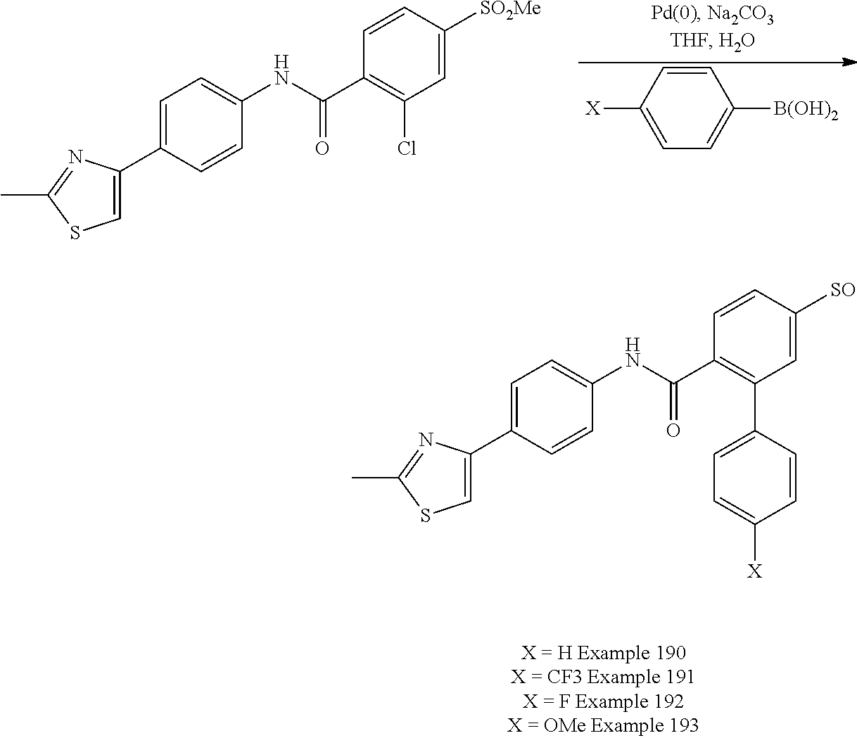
C1=C(C2=CSC(C)=N2)C=CC(NC(C2=C(Cl)C=C([SO2Me])C=C2)=O)=C1.C1=CC([X])=CC=C1[B(OH)2].C1=C(C2=CSC(C)=N2)C=CC(NC(C2=C(C3=CC=C([X])C=C3)C=C([SO])C=C2)=O)=C1
